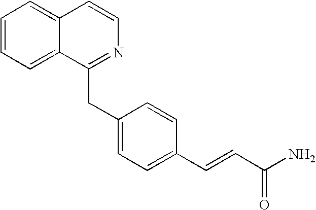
C1=CC=C2C(=C1)C=CN=C2CC1=CC=C(C=CC(N)=O)C=C1
